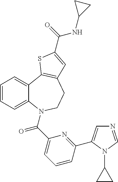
C12=CC=CC=C1N(C(=O)C1=CC=CC(C3=CN=CN3C3CC3)=N1)CCC1=C2SC(C(NC2CC2)=O)=C1
